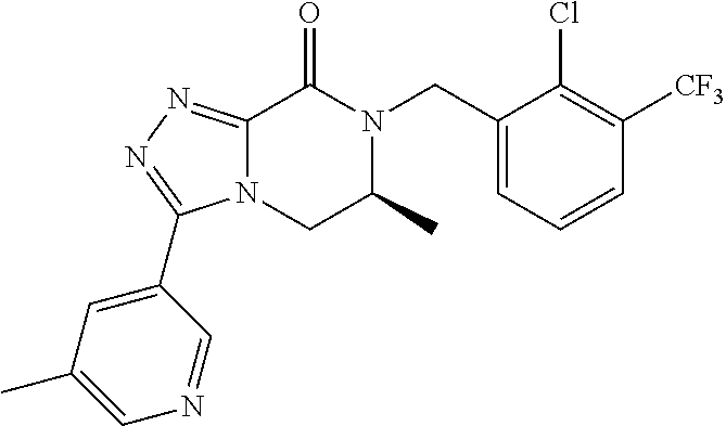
C12=NN=C(C3=CC(C)=CN=C3)N1CC(C)N(CC1=CC=CC([CF3])=C1Cl)C2=O
